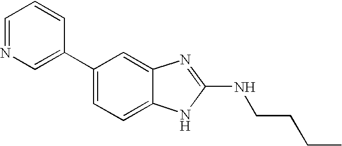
C1(C2=CN=CC=C2)=CC=C2C(=C1)N=C(NCCCC)N2
